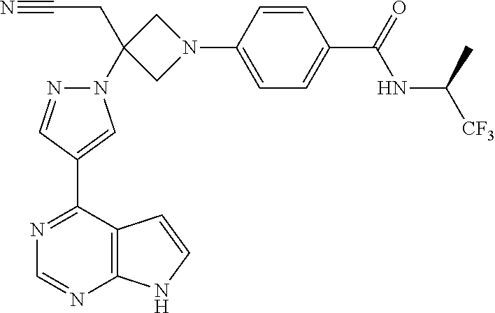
N1=C(C2=CN(C3(CC#N)CN(C4=CC=C(C(NC([CF3])C)=O)C=C4)C3)N=C2)C2=C(N=C1)NC=C2
